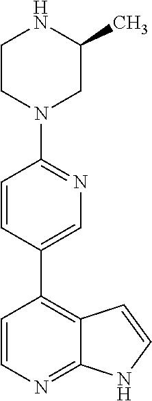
C1=CN=C2C(=C1C1=CN=C(N3CC(C)NCC3)C=C1)C=CN2
